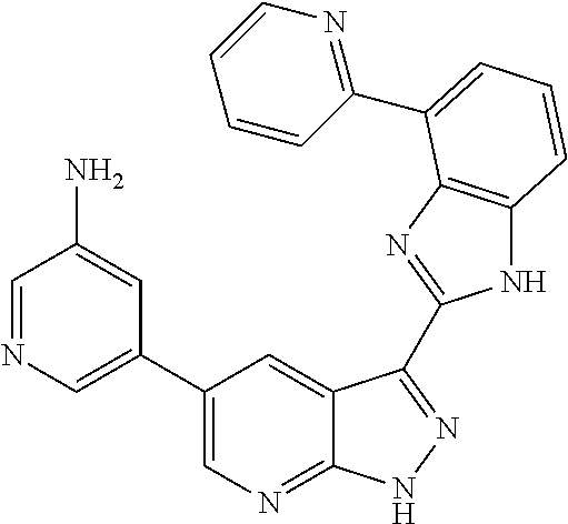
C1(C2=CN=C3C(=C2)C(C2=NC4=C(N2)C=CC=C4C2=NC=CC=C2)=NN3)=CN=CC(N)=C1
